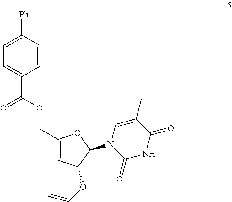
C1(COC(C2=CC=C([Ph])C=C2)=O)=CC(OC=C)C(N2C=C(C)C(=O)NC2=O)O1
